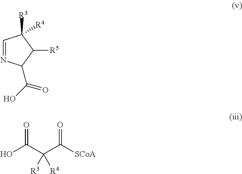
C1=NC(C(O)=O)C([R5])C1([R3])[R4].OC(C(C([SCoA])=O)([R3])[R4])=O
